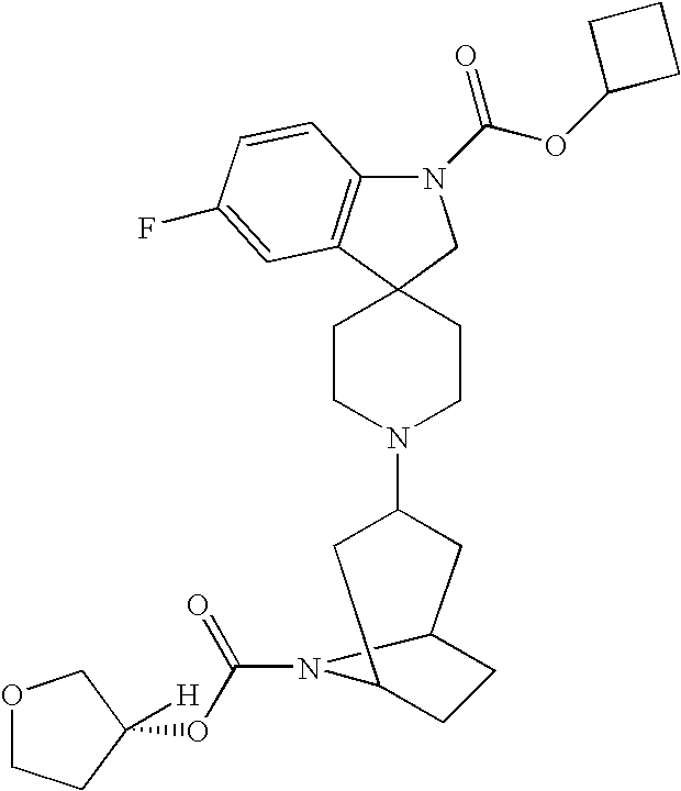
C1CN(C2CC3CCC(C2)N3C(=O)OC2([H])COCC2)CCC12CN(C(OC1CCC1)=O)C1=C2C=C(F)C=C1
